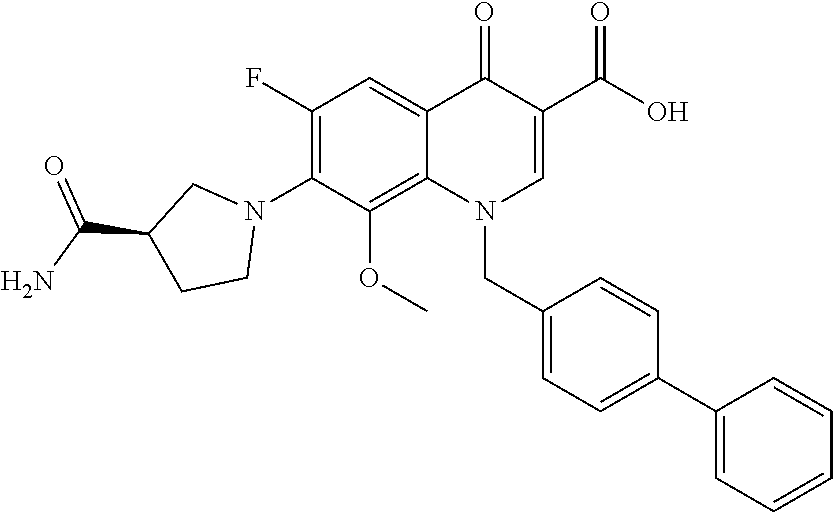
C1(F)=C(N2CC(C(N)=O)CC2)C(OC)=C2C(=C1)C(=O)C(C(O)=O)=CN2CC1=CC=C(C2=CC=CC=C2)C=C1
